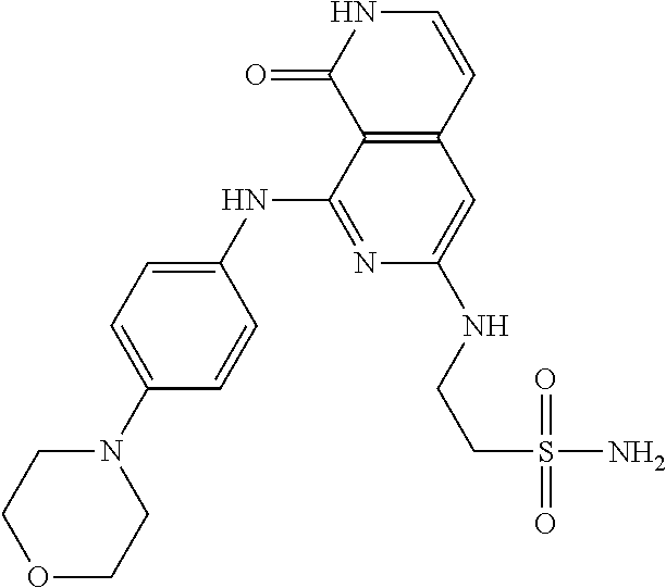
N1(C2=CC=C(NC3=NC(NCCS(N)(=O)=O)=CC4=C3C(=O)NC=C4)C=C2)CCOCC1
